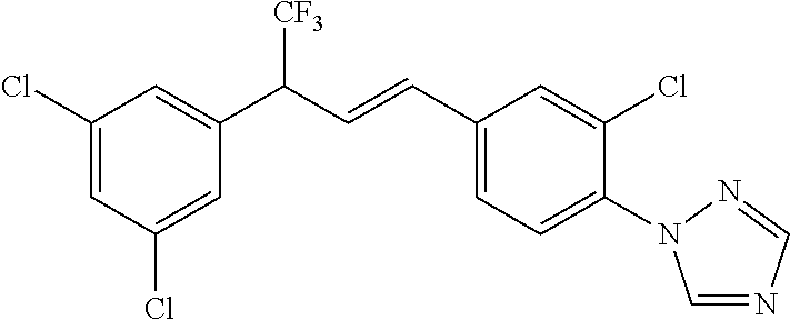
C1(Cl)=CC(Cl)=CC(C(C=CC2=CC=C(N3C=NC=N3)C(Cl)=C2)[CF3])=C1
